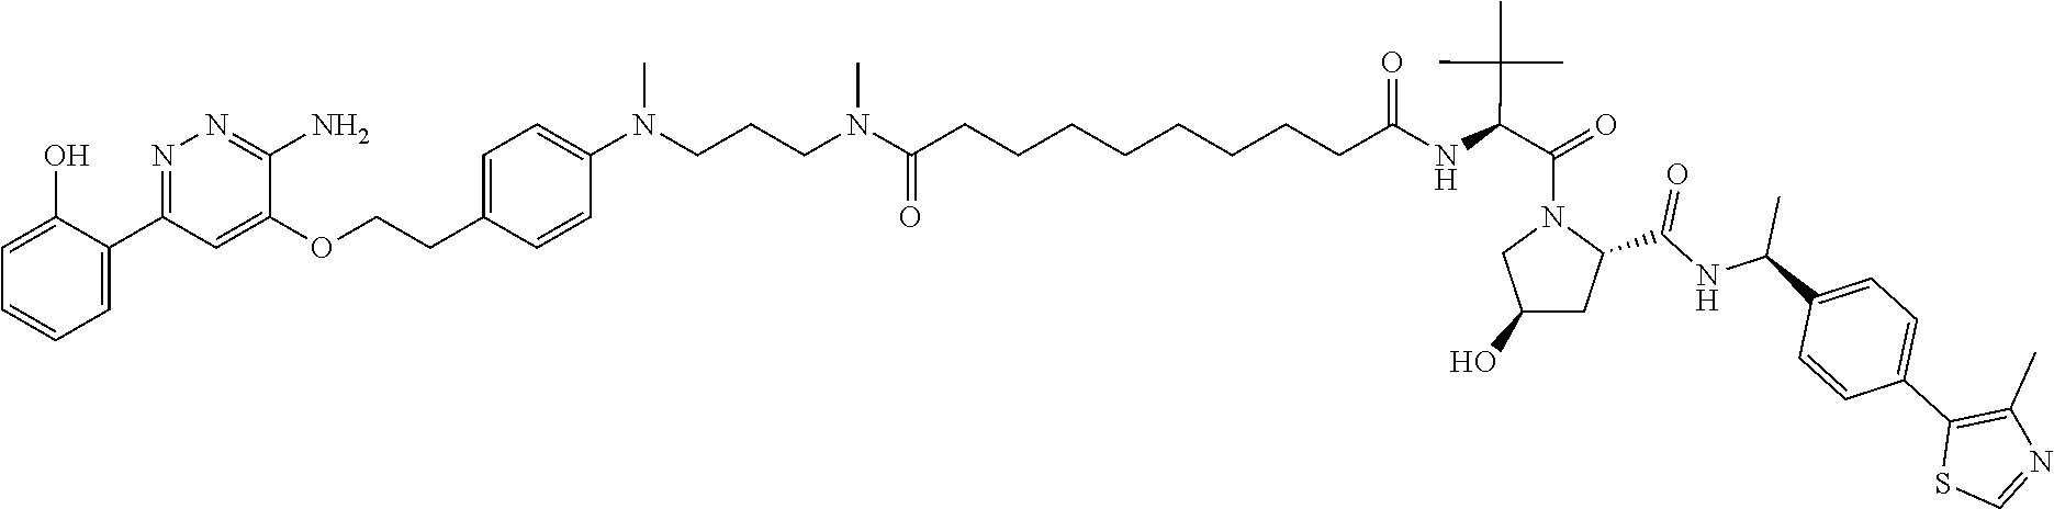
C1=C(O)C(C2=NN=C(N)C(OCCC3=CC=C(N(CCCN(C(CCCCCCCCC(NC(C(N4CC(O)CC4C(NC(C4=CC=C(C5=C(C)N=CS5)C=C4)C)=O)=O)C(C)(C)C)=O)=O)C)C)C=C3)=C2)=CC=C1
